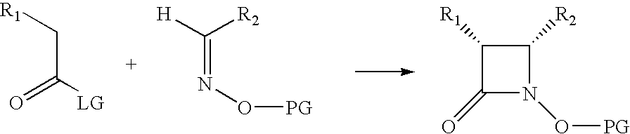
C(C(=O)[LG])[R1].C(=NO[PG])([R2])[H].C1([R1])C(=O)N(O[PG])C1[R2]
